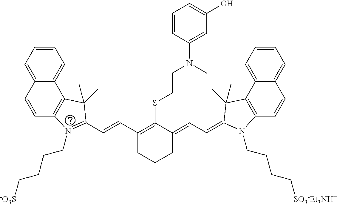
C12=C(C3=CC=CC=C3C=C1)C(C)(C)C(C=CC1=C(SCCN(C3=CC(O)=CC=C3)C)C(=CC=C3N(CCCC[SO3-Et3NH+])C4=C(C5=CC=CC=C5C=C4)C3(C)C)CCC1)=N2CCCC[-O3S]
